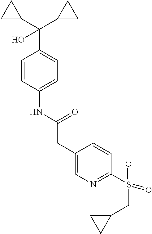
C1=CC(NC(CC2=CN=C(S(=O)(CC3CC3)=O)C=C2)=O)=CC=C1C(C1CC1)(O)C1CC1
